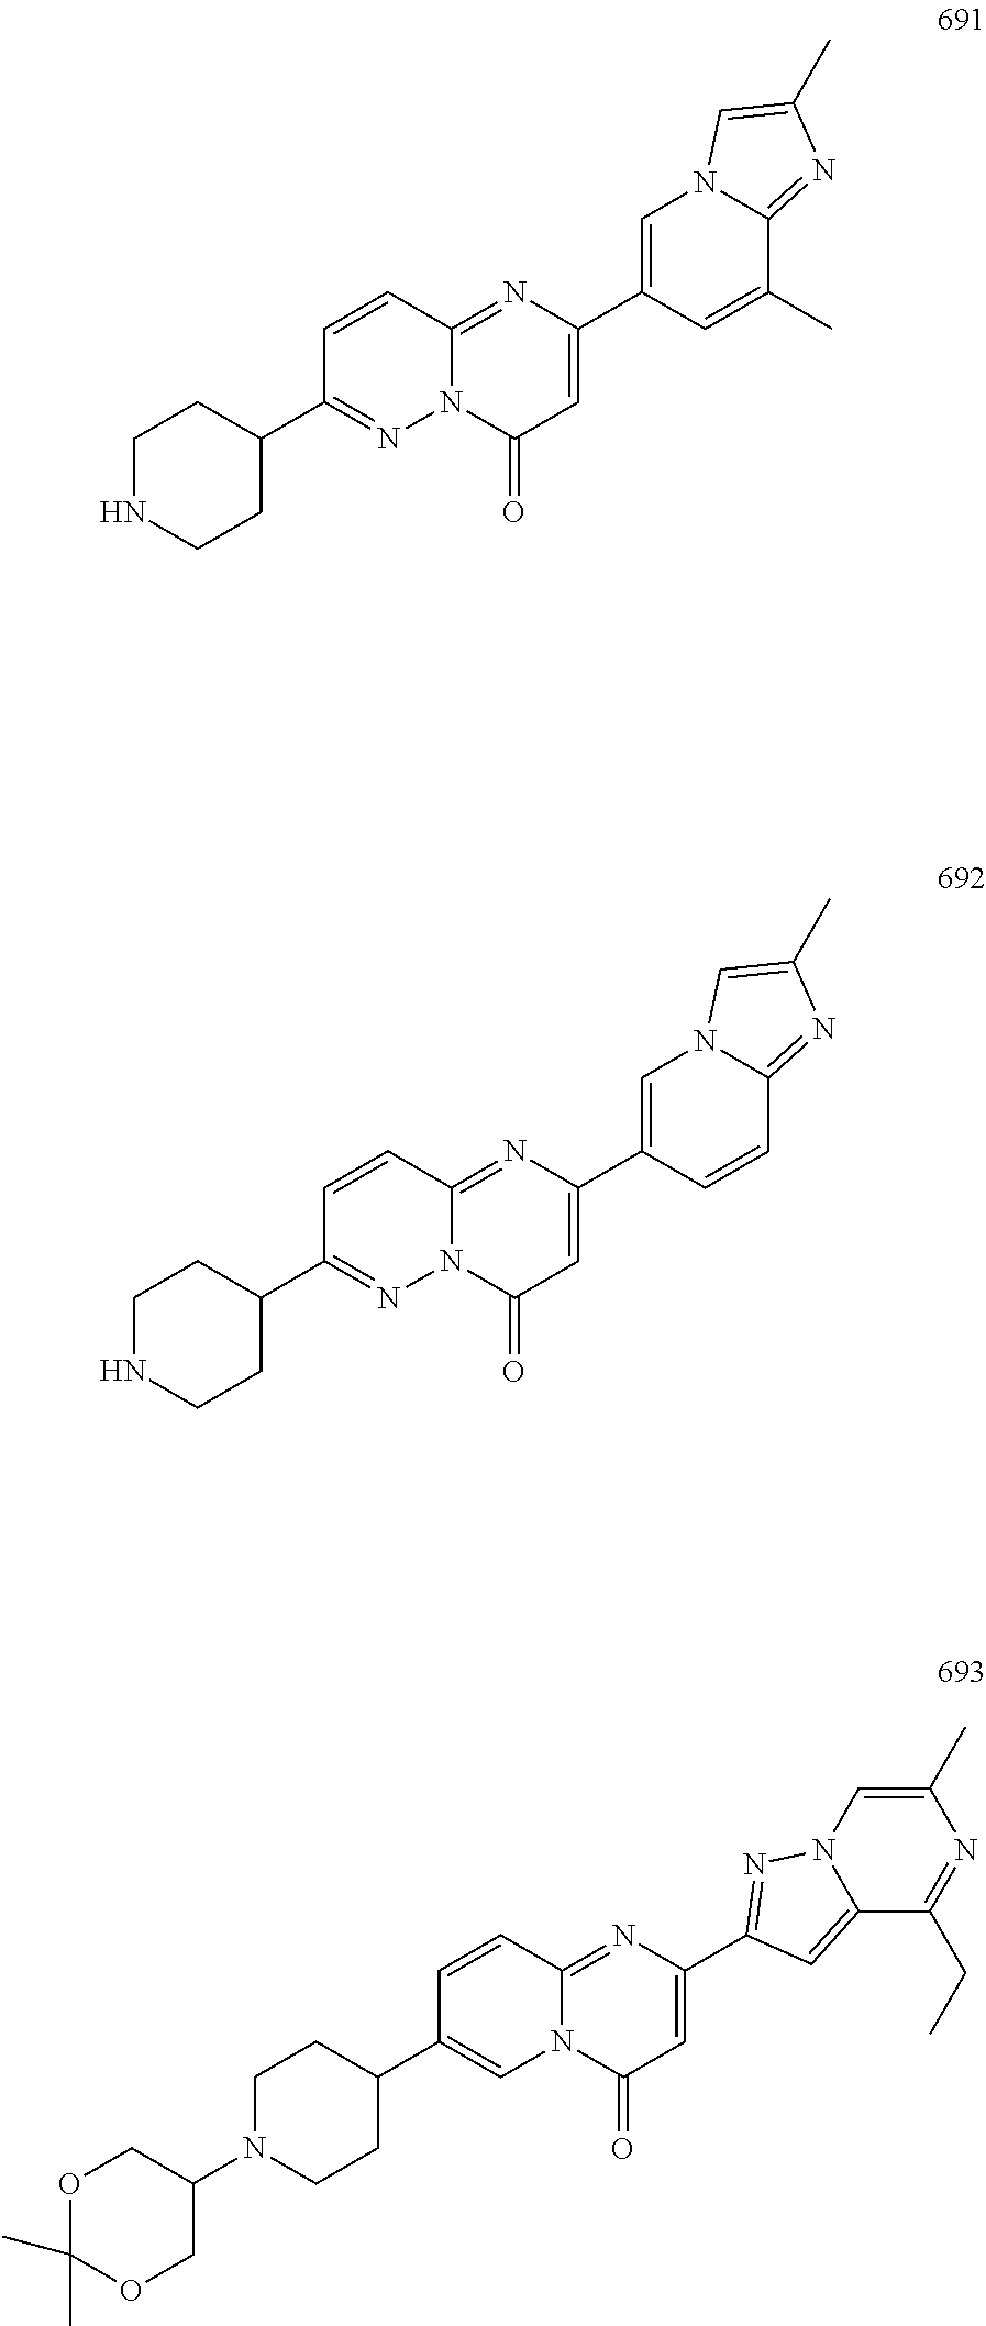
C1(C2=CN3C(=NC(C)=C3)C(C)=C2)=CC(=O)N2C(=N1)C=CC(C1CCNCC1)=N2.C1(C2=CN3C(=NC(C)=C3)C=C2)=CC(=O)N2C(=N1)C=CC(C1CCNCC1)=N2.C1(C2=NN3C(=C2)C(CC)=NC(C)=C3)=CC(=O)N2C(=N1)C=CC(C1CCN(C3COC(C)(C)OC3)CC1)=C2
